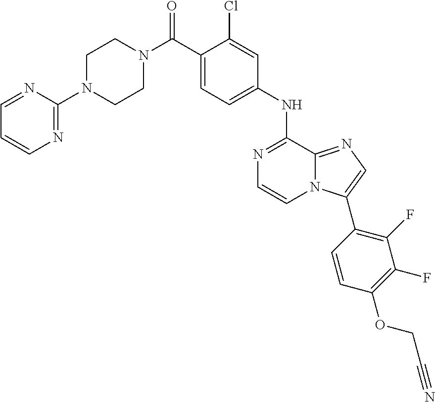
C1N(C2=NC=CC=N2)CCN(C(C2=CC=C(NC3=NC=CN4C3=NC=C4C3=C(F)C(F)=C(OCC#N)C=C3)C=C2Cl)=O)C1
